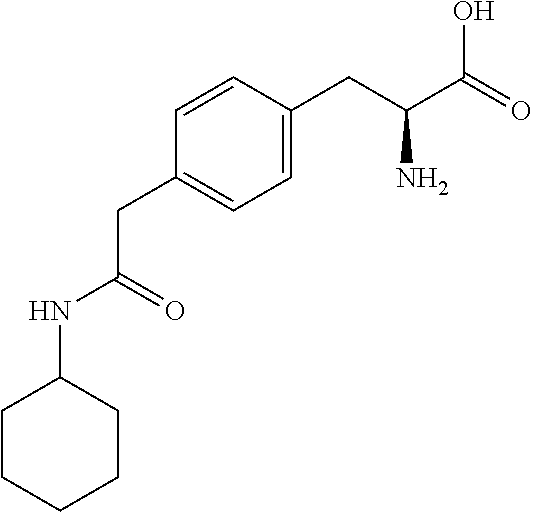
C1CCCCC1NC(CC1=CC=C(CC(C(=O)O)N)C=C1)=O
